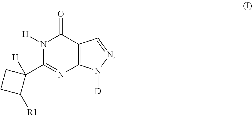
N1([H])C(C2([H])CCC2[R1])=NC2=C(C1=O)C=NN2[D]
